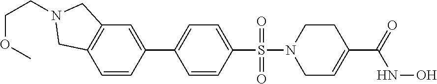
C1=CC(C2=CC=C(S(=O)(=O)N3CC=C(C(=O)NO)CC3)C=C2)=CC2=C1CN(CCOC)C2
